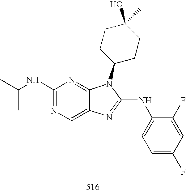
C1(NC(C)C)=NC=C2C(=N1)N(C1CCC(O)(C)CC1)C(NC1=CC=C(F)C=C1F)=N2
